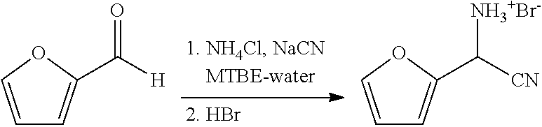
C1=COC(C([H])=O)=C1.C1=COC(C([CN])[NH3+Br-])=C1
